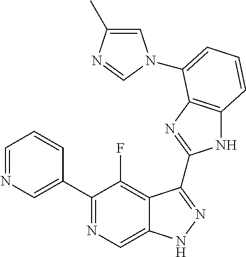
C1=NC=C(C2=NC=C3C(=C2F)C(C2=NC4=C(N2)C=CC=C4N2C=C(C)N=C2)=NN3)C=C1
